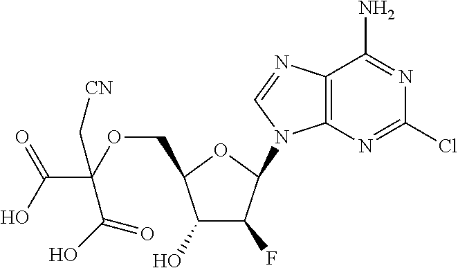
C12=C(N=CN1C1C(F)C(O)C(COC(C(O)=O)(C[CN])C(O)=O)O1)C(N)=NC(Cl)=N2
